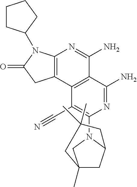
C12=C(N(C3CCCC3)C(=O)C1)N=C(N)C1=C2C(C#N)=C(N2C3CC(C)(C2)CC(C)(C)C3)N=C1N
